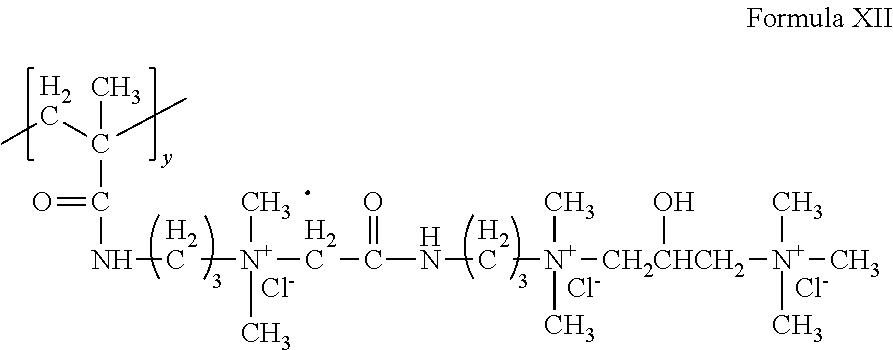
CCC(C)(C)C(=O)NC[N+](CC(=O)NC[N+]([CH2CHCH2](O)[N+](C)(C)C)(C)C)(C)C.[Cl-].[Cl-].[Cl-]
